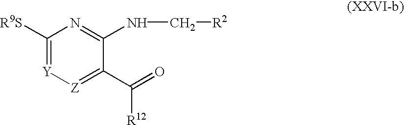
C1([R9S])=[Y][Z]=C(C(=O)[R12])C(NC[R2])=N1
